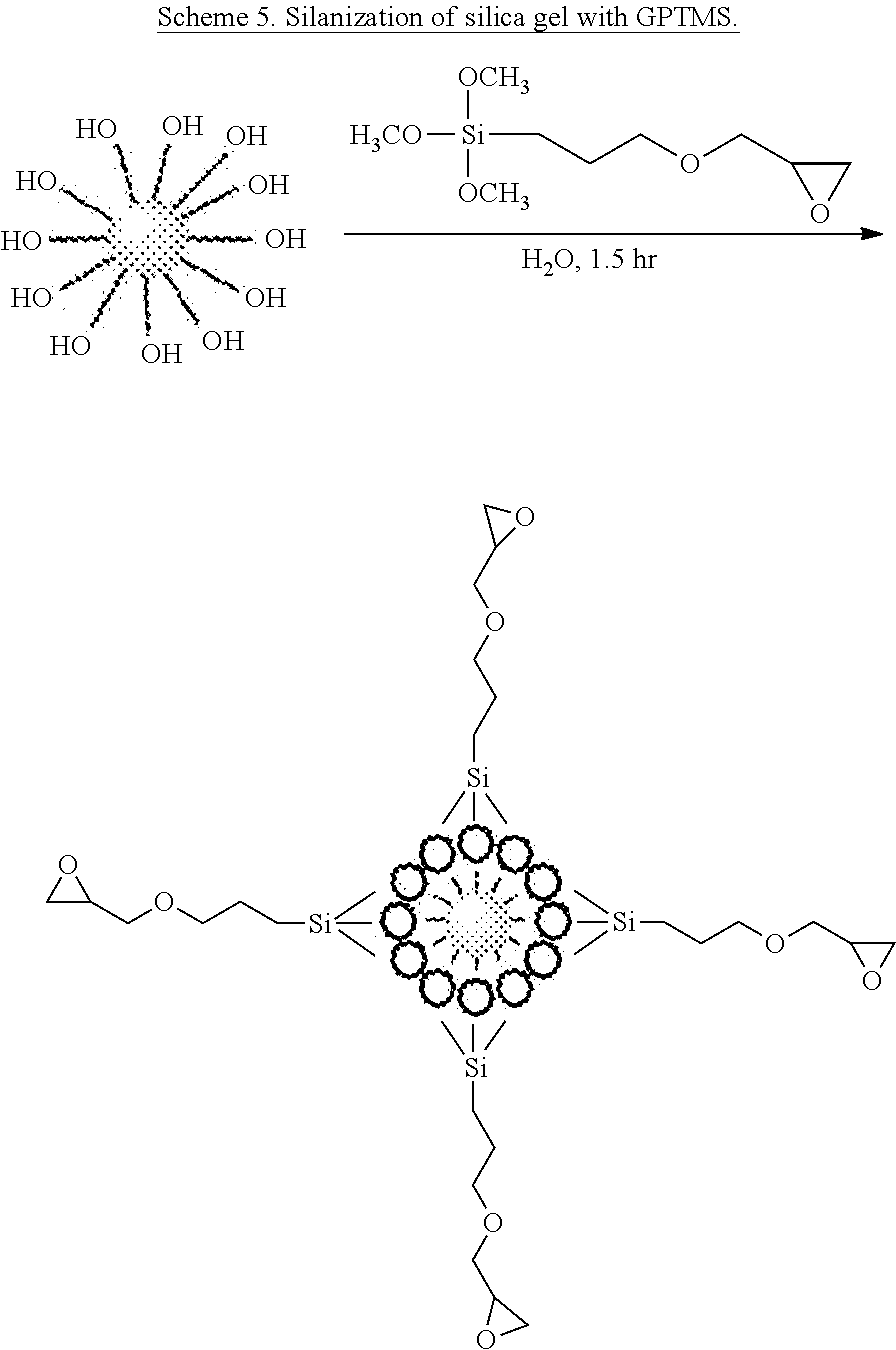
C[Si](C)(C)CCCOCC1OC1.C[Si](C)(C)CCCOCC1OC1.C[Si](C)(C)CCCOCC1CO1.C[Si](C)(C)CCCOCC1OC1.O.O.O.O.O.O.O.O.O.O.O.O.[H3CO].C1C(COCCC[Si])O1.[OCH3].[OCH3]
